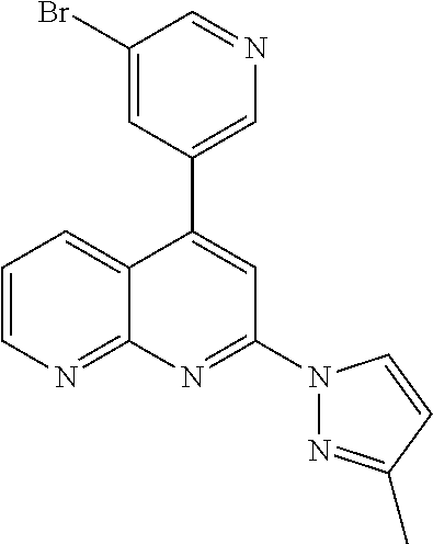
C1=CN=C2C(=C1)C(C1=CN=CC(Br)=C1)=CC(N1N=C(C)C=C1)=N2
